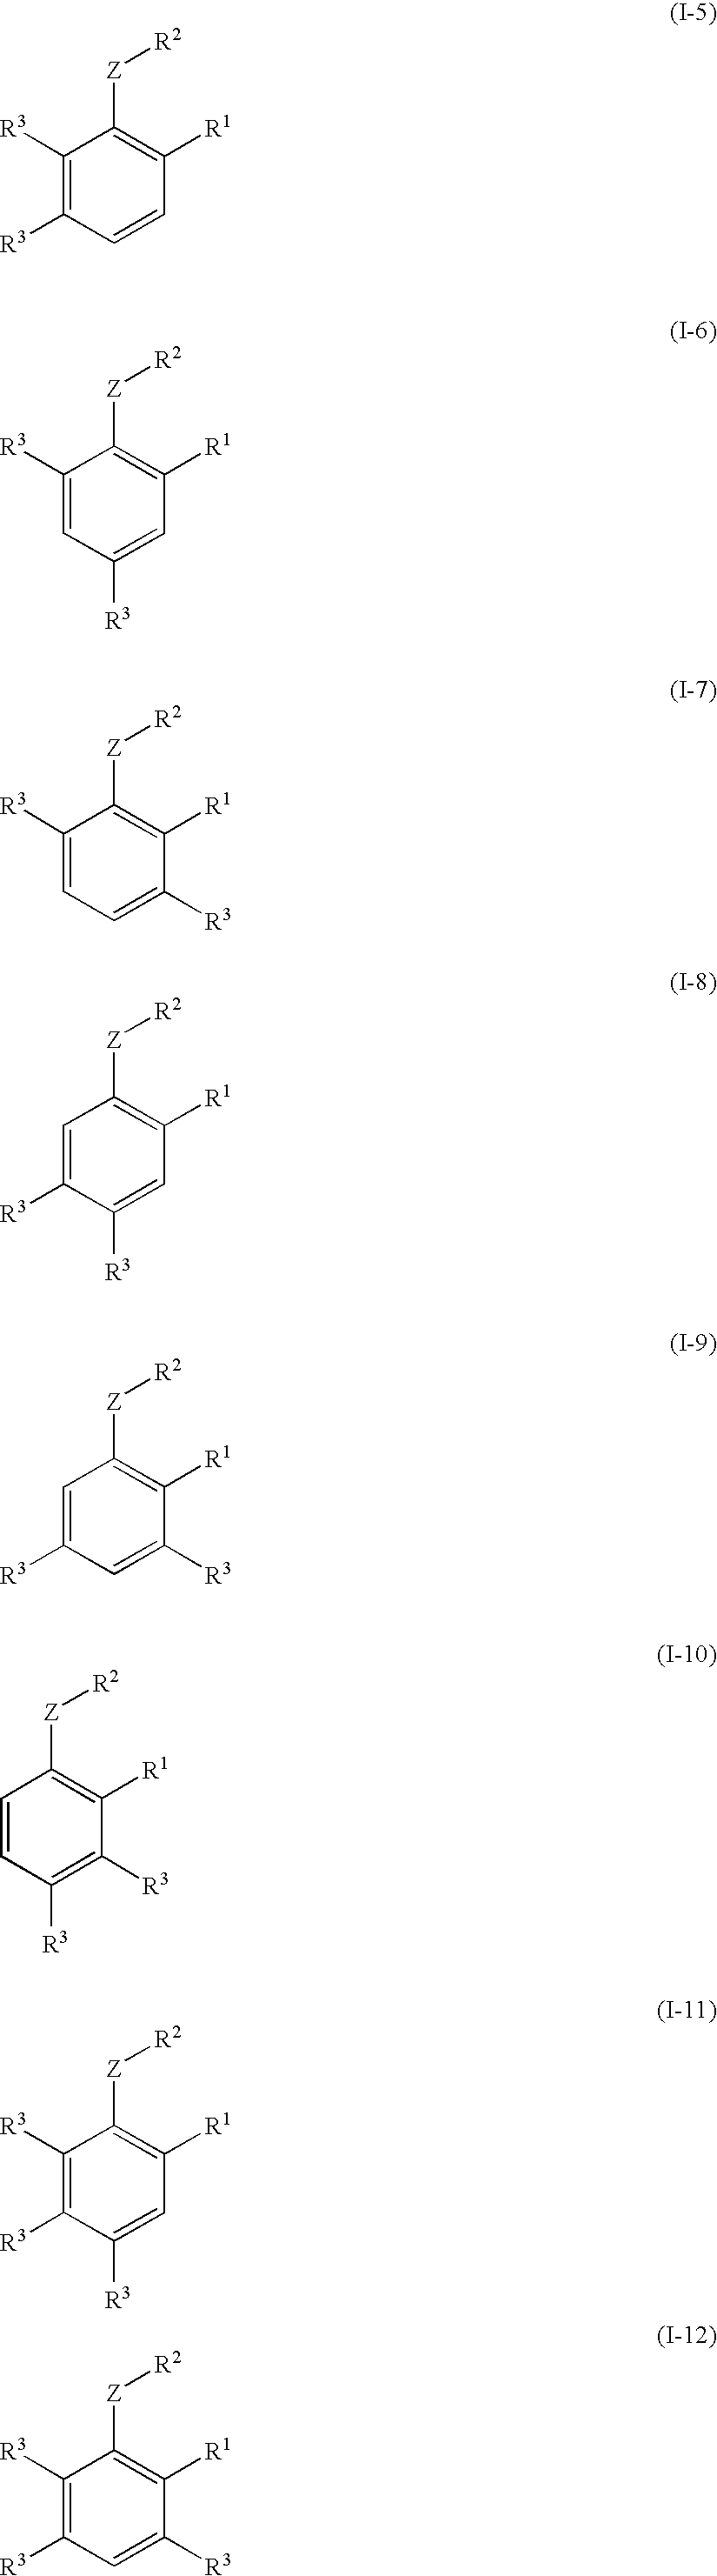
C1([R3])=C([R3])C=CC([R1])=C1[Z][R2].C1([R3])=CC([R3])=CC([R1])=C1[Z][R2].C1([R3])=CC=C([R3])C([R1])=C1[Z][R2].C1=C([R3])C([R3])=CC([R1])=C1[Z][R2].C1=C([R3])C=C([R3])C([R1])=C1[Z][R2].C1=CC([R3])=C([R3])C([R1])=C1[Z][R2].C1([R3])=C([R3])C([R3])=CC([R1])=C1[Z][R2].C1([R3])=C([R3])C=C([R3])C([R1])=C1[Z][R2]
